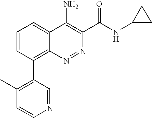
C1=CC(C2=C(C)C=CN=C2)=C2C(=C1)C(N)=C(C(NC1CC1)=O)N=N2
